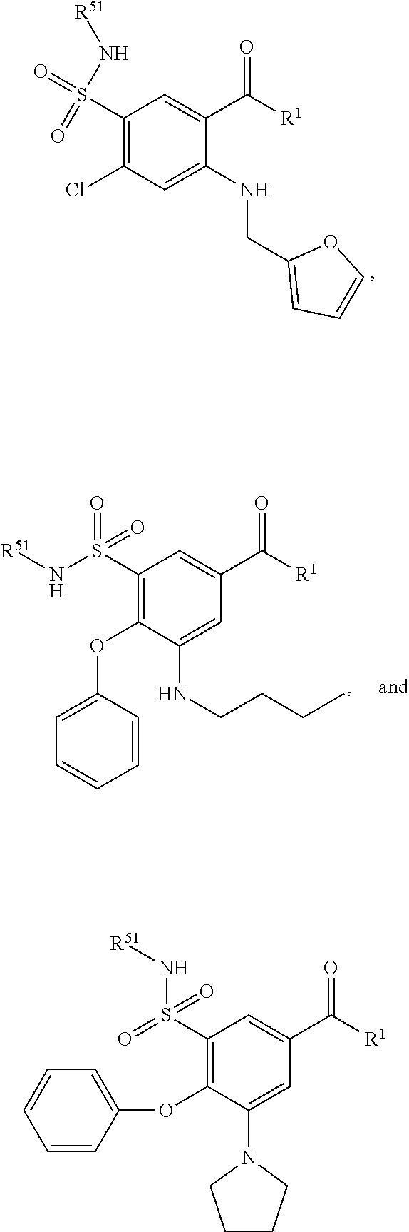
C1(S(=O)(N[R51])=O)=C(Cl)C=C(NCC2=CC=CO2)C(C([R1])=O)=C1.C1(S(=O)(=O)N[R51])=C(OC2=CC=CC=C2)C(NCCCC)=CC(C([R1])=O)=C1.C1(S(=O)(=O)N[R51])=C(OC2=CC=CC=C2)C(N2CCCC2)=CC(C([R1])=O)=C1
